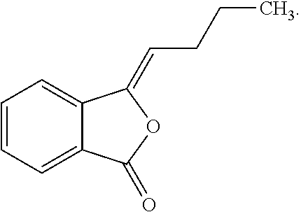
C1=CC=C2C(=C1)C(=CCCC)OC2=O
